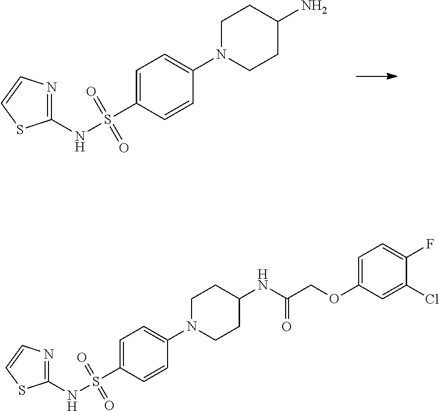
C1N(C2=CC=C(S(=O)(=O)NC3=NC=CS3)C=C2)CCC(N)C1.C1N(C2=CC=C(S(=O)(=O)NC3=NC=CS3)C=C2)CCC(NC(COC2=CC=C(F)C(Cl)=C2)=O)C1
